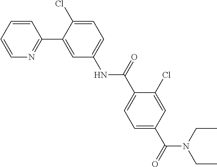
C1=CN=C(C2=CC(NC(C3=CC=C(C(N(CC)CC)=O)C=C3Cl)=O)=CC=C2Cl)C=C1
